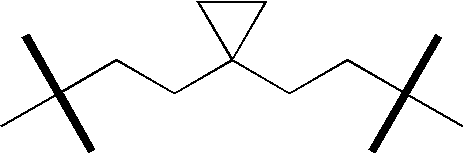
C(CCC1(CCC(C)(C)C)CC1)(C)(C)C
